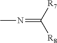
CN=C([R8])[R7]
